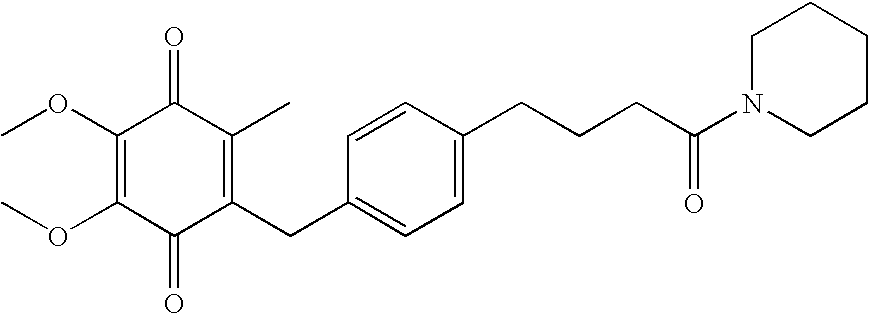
C1(=O)C(CC2=CC=C(CCCC(N3CCCCC3)=O)C=C2)=C(C)C(=O)C(OC)=C1OC
